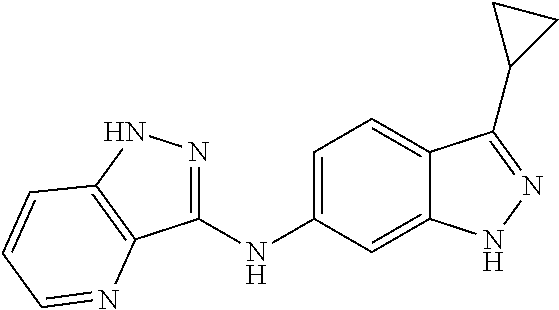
C1(NC2=CC=C3C(=C2)NN=C3C2CC2)=NNC2=C1N=CC=C2
